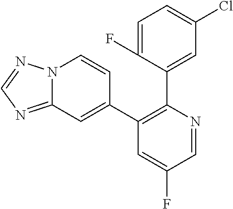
C1=C(F)C(C2=C(C3=CC4=NC=NN4C=C3)C=C(F)C=N2)=CC(Cl)=C1
